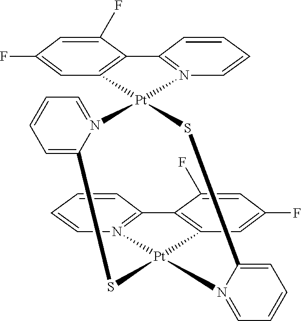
C1=C(F)C2=C(C=C1F)[Pt]1(N3=C2C=CC=C3)N2=CC=CC=C2S[Pt]2(C3=C(C(F)=CC(F)=C3)C3=N2C=CC=C3)N2=CC=CC=C2S1
